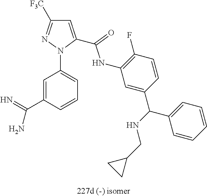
C1=C(C(N)=N)C=CC=C1N1C(C(NC2=C(F)C=CC(C(NCC3CC3)C3=CC=CC=C3)=C2)=O)=CC([F3C])=N1
